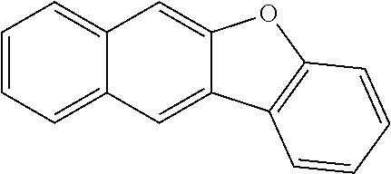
C1=CC=C2C(=C1)C=C1C(=C2)C2=C(O1)C=CC=C2
